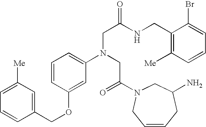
C1=CC(OCC2=CC([Me])=CC=C2)=CC(N(CC(=O)N2CC(N)CC=CC2)CC(=O)NCC2=C([Me])C=CC=C2Br)=C1
